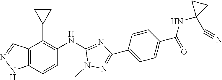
C12=C(C=CC(NC3=NC(C4=CC=C(C(=O)NC5(C#N)CC5)C=C4)=NN3C)=C1C1CC1)NN=C2
